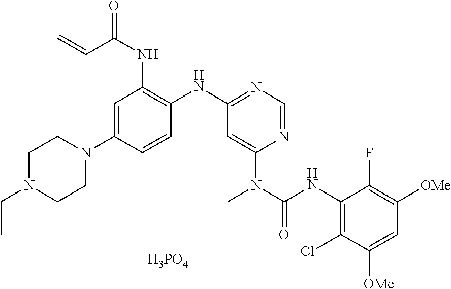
C1(N2CCN(CC)CC2)=CC(NC(=O)C=C)=C(NC2=NC=NC(N(C(NC3=C(Cl)C([OMe])=CC([OMe])=C3F)=O)C)=C2)C=C1.[H3PO4]
